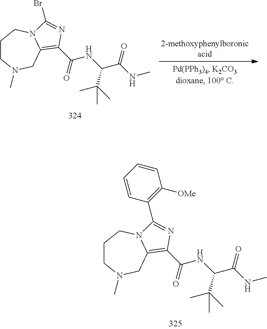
C1CN(C)CC2=C(C(=O)NC(C(NC)=O)C(C)(C)C)N=C(C3=C([OMe])C=CC=C3)N2C1.C1CN(C)CC2=C(C(=O)NC(C(NC)=O)C(C)(C)C)N=C(Br)N2C1
